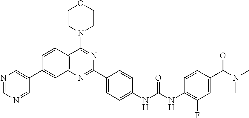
C1=CC2=C(C=C1C1=CN=CN=C1)N=C(C1=CC=C(NC(NC3=C(F)C=C(C(N(C)C)=O)C=C3)=O)C=C1)N=C2N1CCOCC1
